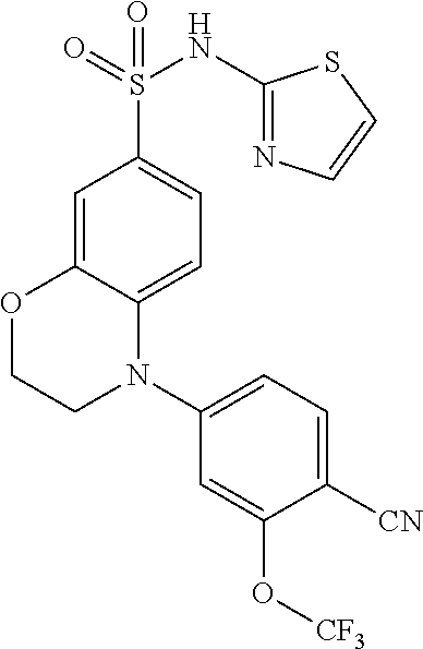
C1=C2C(=CC=C1S(=O)(NC1=NC=CS1)=O)N(C1=CC=C([CN])C(O[CF3])=C1)CCO2
